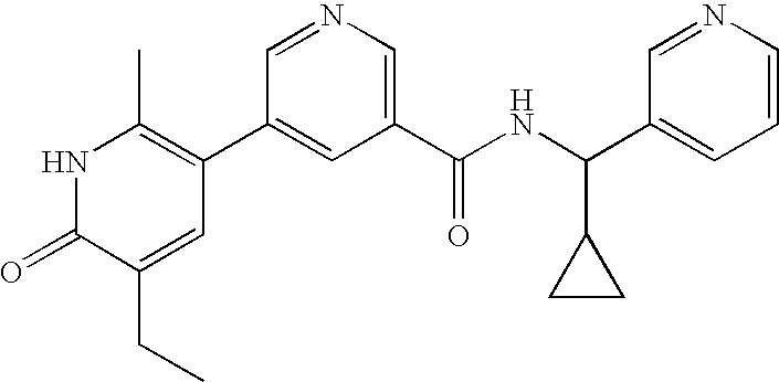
N1C(=O)C(CC)=CC(C2=CC(C(=O)NC(C3CC3)C3=CC=CN=C3)=CN=C2)=C1C
